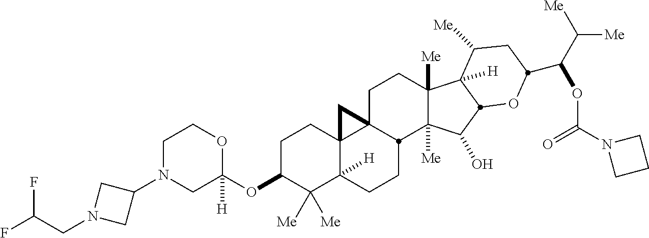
C1N(C2CN(CC(F)F)C2)CC(OC2C([Me])([Me])C3([H])C4(CC2)C2(CCC5([Me])C([Me])(C(O)C6C5([H])C([Me])CC(C(C([Me])[Me])OC(N5CCC5)=O)O6)C2CC3)C4)([H])OC1
